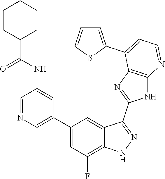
C1=NC=C(C2=CC(F)=C3C(=C2)C(C2=NC4=C(N2)N=CC=C4C2=CC=CS2)=NN3)C=C1NC(=O)C1CCCCC1
